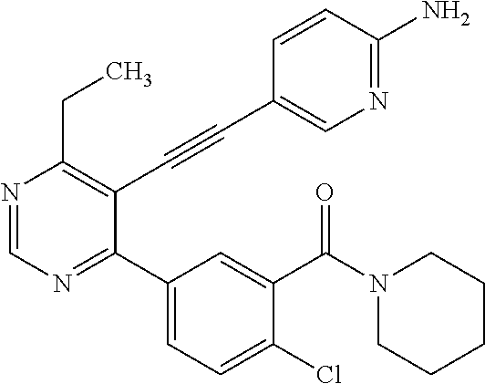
N1=CN=C(C2=CC=C(Cl)C(C(N3CCCCC3)=O)=C2)C(C#CC2=CN=C(N)C=C2)=C1CC
